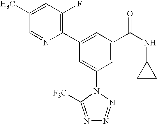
C1(C2=CC(C(NC3CC3)=O)=CC(N3C([F3C])=NN=N3)=C2)=C(F)C=C(C)C=N1
